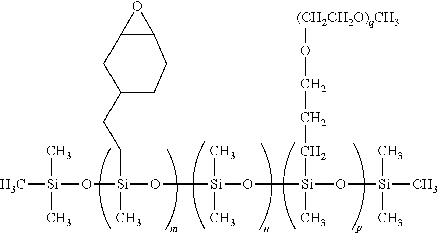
C[Si](C)(C)O[Si](CCC1CCC2C(C1)O2)(C)O[Si](C)(C)O[Si](O[Si](C)(C)C)(CCCO[(CH2CH2O)qCH3])C
